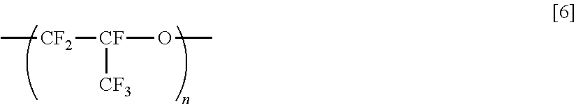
C[CF2][CF]([CF3])OC
